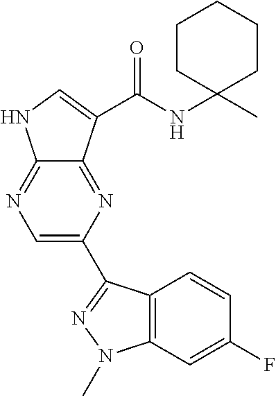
C1=C(C2=NN(C)C3=C2C=CC(F)=C3)N=C2C(=N1)NC=C2C(NC1(C)CCCCC1)=O
